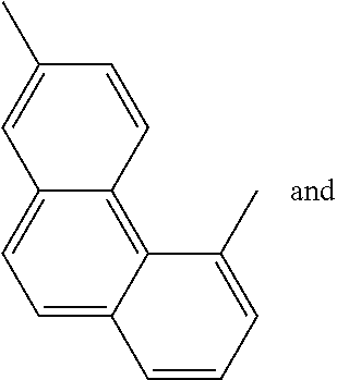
C1=C2C(=C3C(=C1)C=C(C)C=C3)C(C)=CC=C2
